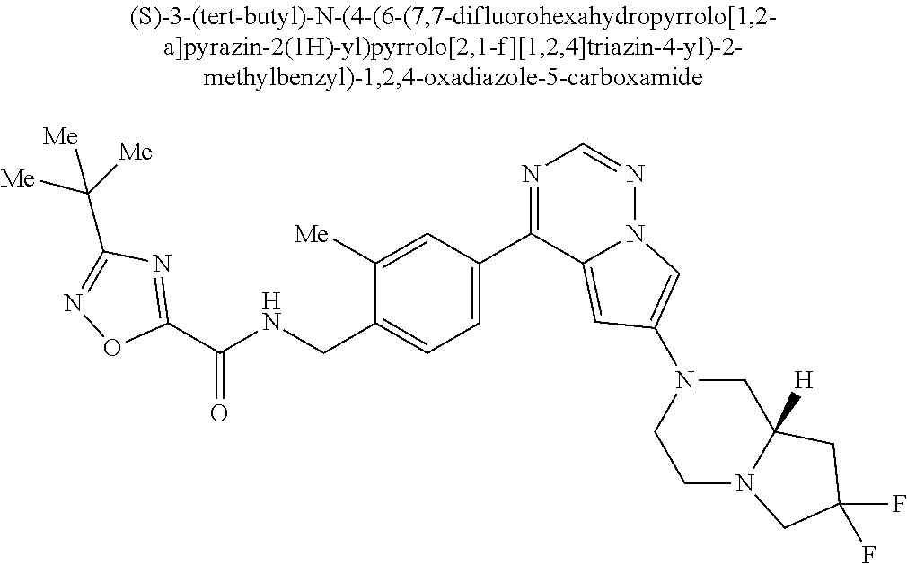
C1(C(NCC2=CC=C(C3=NC=NN4C3=CC(N3CCN5C([H])(C3)CC(F)(F)C5)=C4)C=C2[Me])=O)=NC(C([Me])([Me])[Me])=NO1
